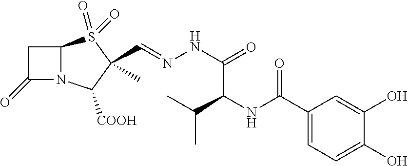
C1C(=O)N2C1S(=O)(=O)C(C=NNC(=O)C(C(C)C)NC(C1=CC=C(O)C(O)=C1)=O)(C)C2[COOH]
